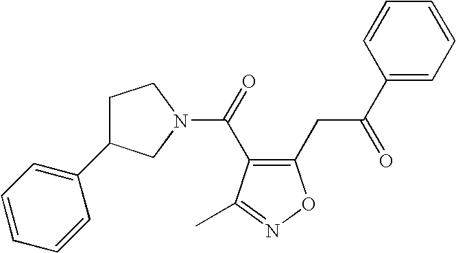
C1(CC(=O)C2=CC=CC=C2)=C(C(=O)N2CC(C3=CC=CC=C3)CC2)C(C)=NO1
